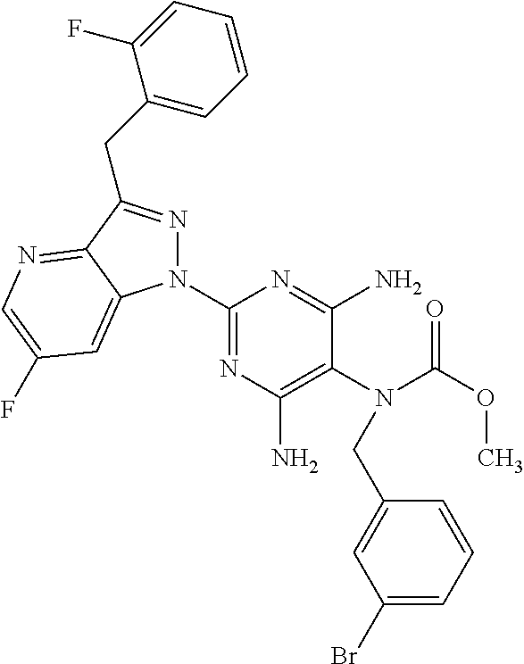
C1(N2N=C(CC3=CC=CC=C3F)C3=NC=C(F)C=C23)=NC(N)=C(N(C(OC)=O)CC2=CC(Br)=CC=C2)C(N)=N1
